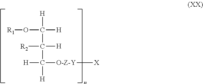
[R1]OC([H])([H])C([H])([R2])C([H])([H])[O-Z-Y][X]
